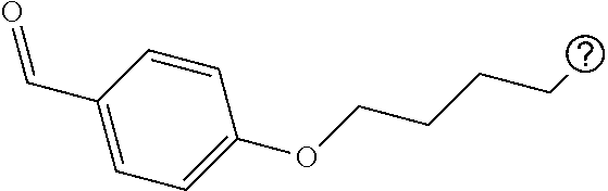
C1=CC(C=O)=CC=C1OCCCCC
